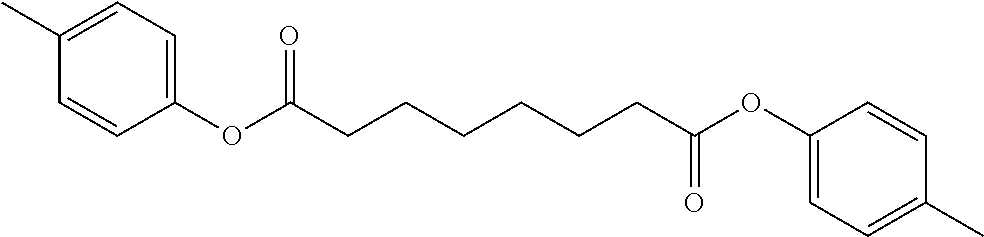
C(CCCCCC(=O)OC1=CC=C(C)C=C1)C(=O)OC1=CC=C(C)C=C1
